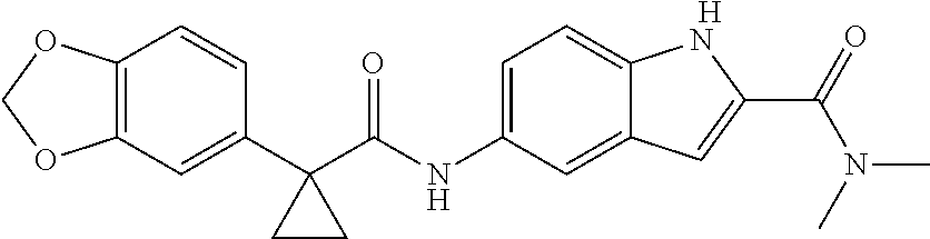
C12=C(C=C(C3(C(NC4=CC=C5C(=C4)C=C(C(N(C)C)=O)N5)=O)CC3)C=C1)OCO2.[H]
